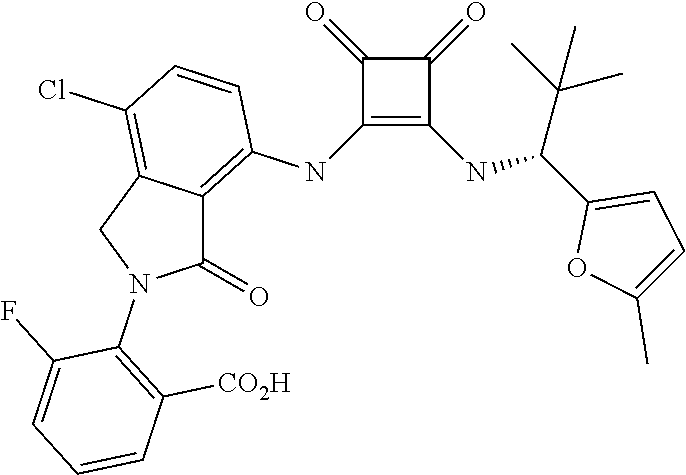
C1(NC2=C3C(=C(Cl)C=C2)CN(C2=C([CO2H])C=CC=C2F)C3=O)=C(NC(C2=CC=C(C)O2)C(C)(C)C)C(=O)C1=O
